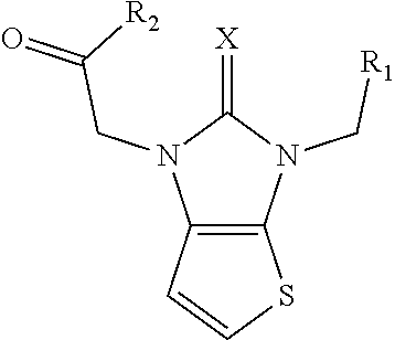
C12=C(N(C[R1])C(=[X])N1CC([R2])=O)SC=C2
